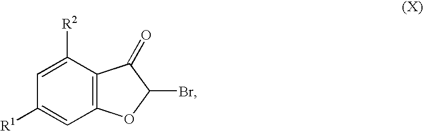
C12=C(C([R2])=CC([R1])=C1)C(=O)C(Br)O2
